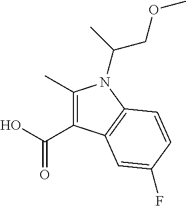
C1(C)=C(C(O)=O)C2=C(N1C(COC)C)C=CC(F)=C2
